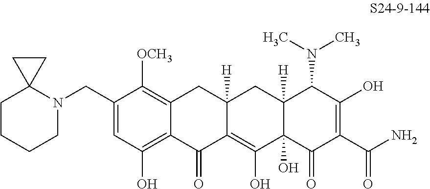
C1(CN2C3(CCCC2)CC3)=CC(O)=C2C(=C1[OCH3])CC1([H])C(=C(O)C3(O)C([H])(C1)C(N(C)C)C(O)=C(C(N)=O)C3=O)C2=O
